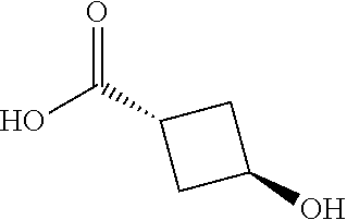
OC(=O)C1CC(O)C1
